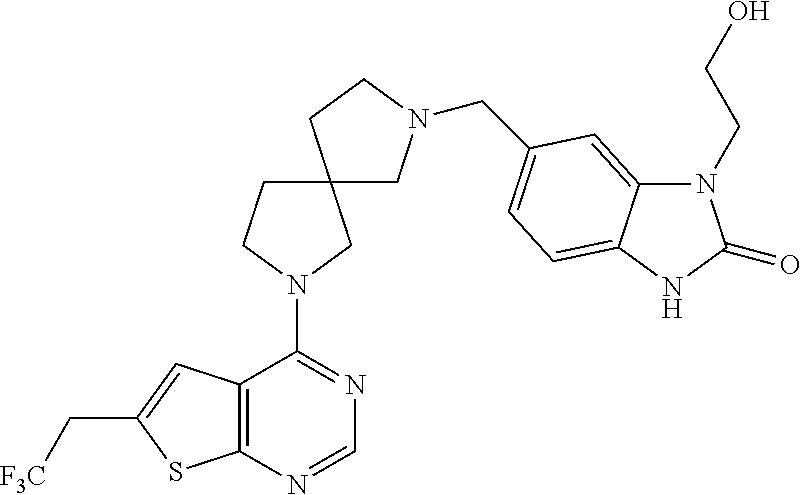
C12=C(N=CN=C1N1CC3(CC1)CN(CC1=CC=C4C(=C1)N(CCO)C(=O)N4)CC3)SC(C[F3C])=C2
